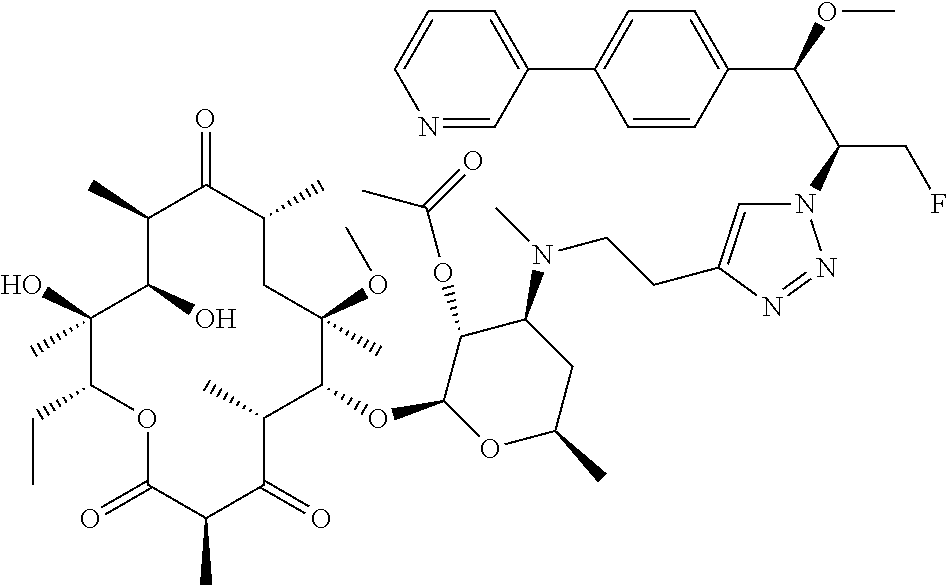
C1(O)(C)C(CC)OC(=O)C(C)C(=O)C(C)C(OC2OC(C)CC(N(C)CCC3=CN(C(C(OC)C4=CC=C(C5=CC=CN=C5)C=C4)CF)N=N3)C2OC(C)=O)C(OC)(C)CC(C)C(=O)C(C)C1O
